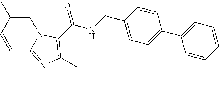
C1=C(C)C=CC2=NC(CC)=C(C(NCC3=CC=C(C4=CC=CC=C4)C=C3)=O)N12
